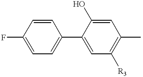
C1(F)=CC=C(C2=CC([R3])=C(C)C=C2O)C=C1
